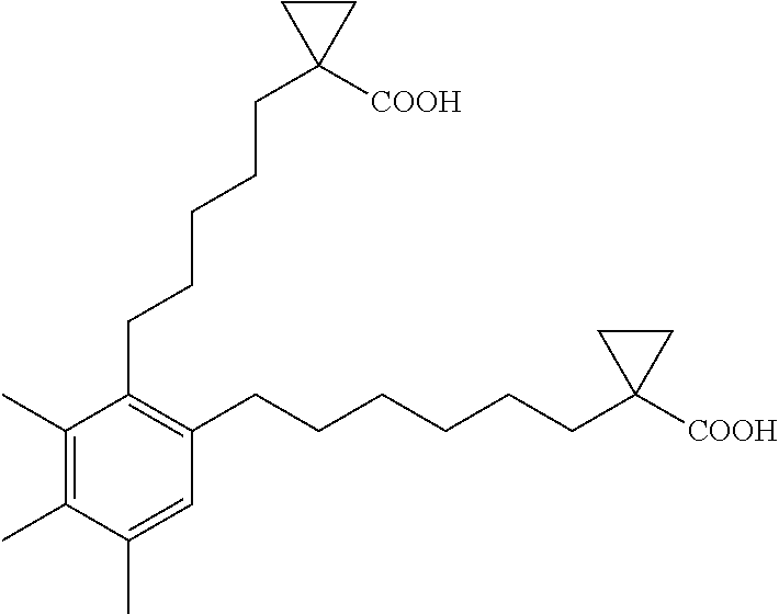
C1(C)=C(C)C(C)=CC(CCCCCCC2([COOH])CC2)=C1CCCCCC1([COOH])CC1
